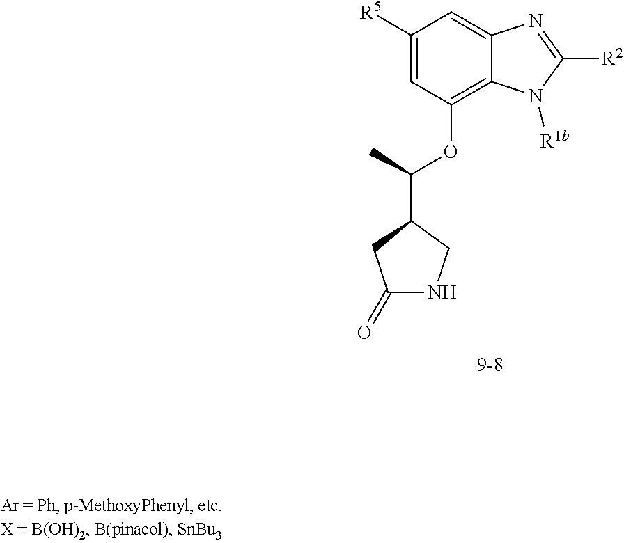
C1(=O)NCC(C(OC2=C3C(=CC([R5])=C2)N=C([R2])N3[R1b])C)C1
